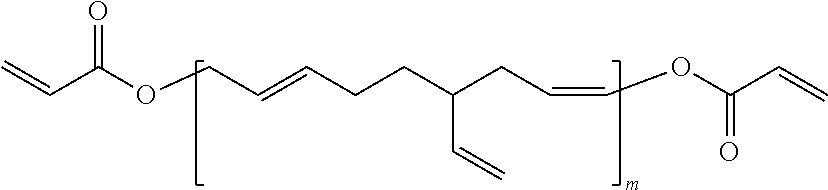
C=CC(OCC=CCCC(CC=COC(C=C)=O)C=C)=O
